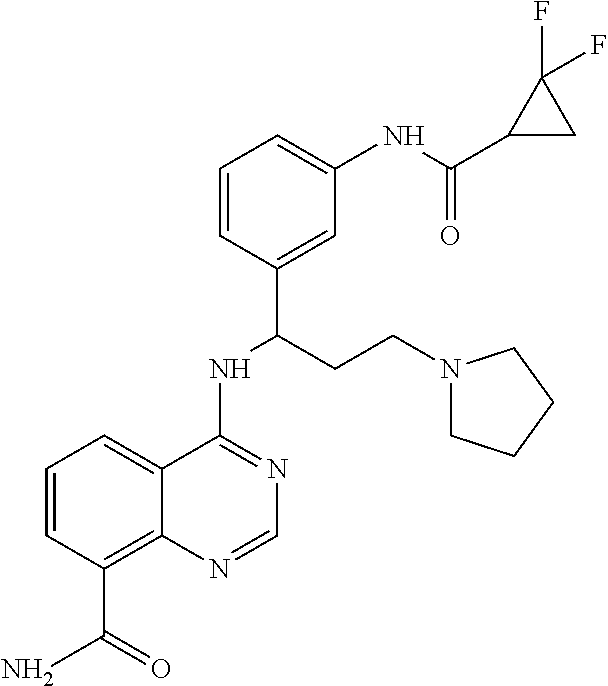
C1=CC(C(N)=O)=C2C(=C1)C(NC(C1=CC(NC(C3CC3(F)F)=O)=CC=C1)CCN1CCCC1)=NC=N2
